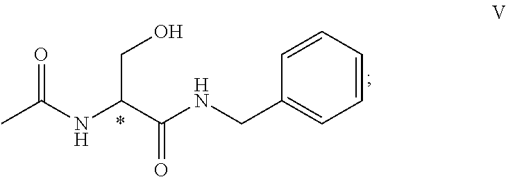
N(C(C(NCC1=CC=CC=C1)=O)CO)C(C)=O
